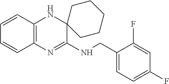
C1=CC2=C(C=C1)N=C(NCC1=CC=C(F)C=C1F)C1(N2)CCCCC1
